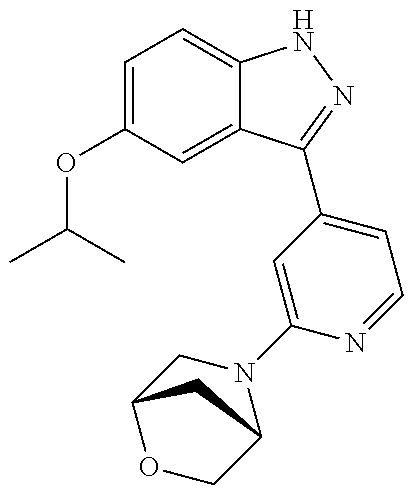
CC(C)OC1=CC=C2C(=C1)C(C1=CC=NC(N3CC4OCC3C4)=C1)=NN2
